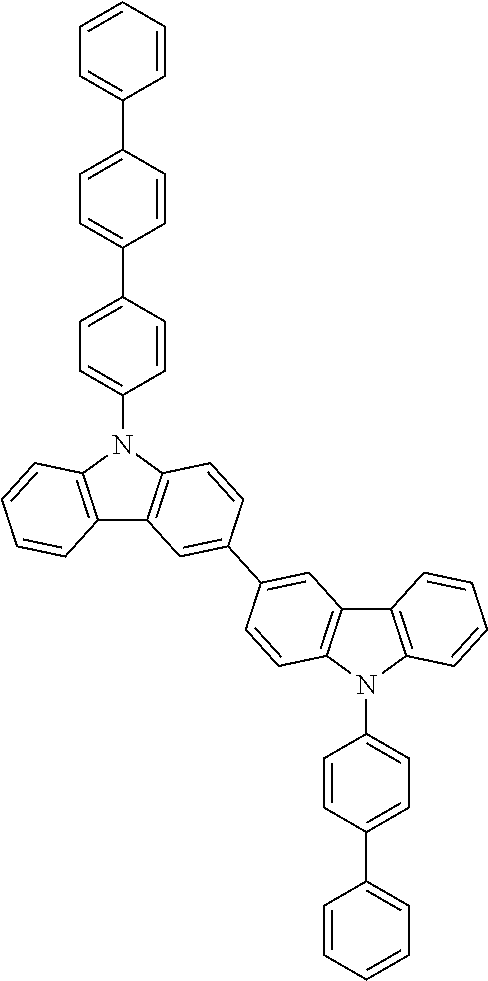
C12=C(N(C3=CC=C(C4=CC=C(C5=CC=CC=C5)C=C4)C=C3)C3=C1C=C(C1=CC4=C(C=C1)N(C1=CC=C(C5=CC=CC=C5)C=C1)C1=C4C=CC=C1)C=C3)C=CC=C2
